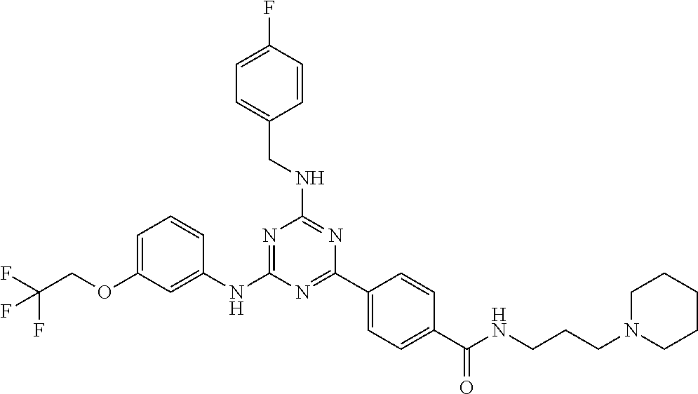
C1=C(OCC(F)(F)F)C=C(NC2=NC(NCC3=CC=C(F)C=C3)=NC(C3=CC=C(C(NCCCN4CCCCC4)=O)C=C3)=N2)C=C1
